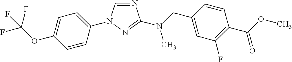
N1=CN(C2=CC=C(OC(F)(F)F)C=C2)N=C1N(CC1=CC(F)=C(C(OC)=O)C=C1)C
